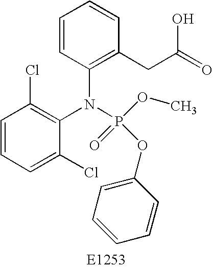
C1=CC=C(Cl)C(N(C2=C(CC(=O)O)C=CC=C2)P(=O)(OC)OC2=CC=CC=C2)=C1Cl
